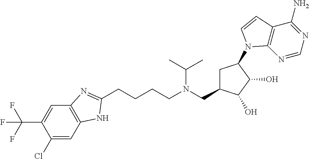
C1(Cl)=CC2=C(C=C1C(F)(F)F)N=C(CCCCN(CC1CC(N3C4=C(C(N)=NC=N4)C=C3)C(O)C1O)C(C)C)N2
